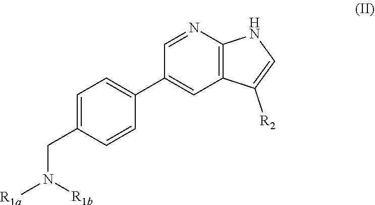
C12=C(N=CC(C3=CC=C(CN([R1a])[R1b])C=C3)=C1)NC=C2[R2]
